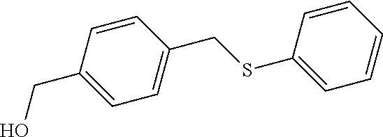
C1(CSC2=CC=CC=C2)=CC=C(CO)C=C1
